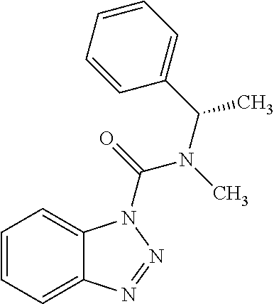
C1=CC=C2C(=C1)N(C(=O)N(C)C(C1=CC=CC=C1)C)N=N2
